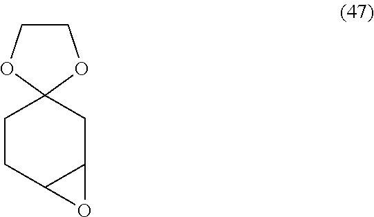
C1CC2C(CC13OCCO3)O2
